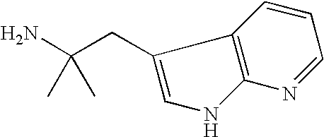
C12=C(N=CC=C1)NC=C2CC(N)(C)C
